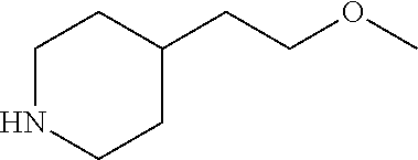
N1CCC(CCOC)CC1
